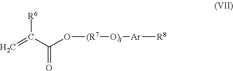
C=C(C(O[(R7][O)l][Ar][R8])=O)[R6]
